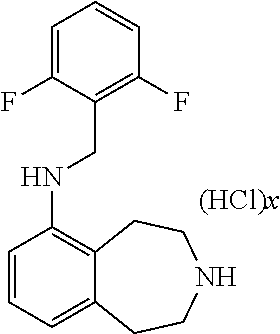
C1=CC=C2C(=C1NCC1=C(F)C=CC=C1F)CCNCC2
